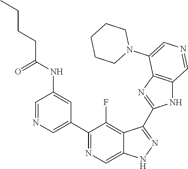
C1(C2=CN=CC(NC(=O)CCCC)=C2)=NC=C2C(=C1F)C(C1=NC3=C(N1)C=NC=C3N1CCCCC1)=NN2
